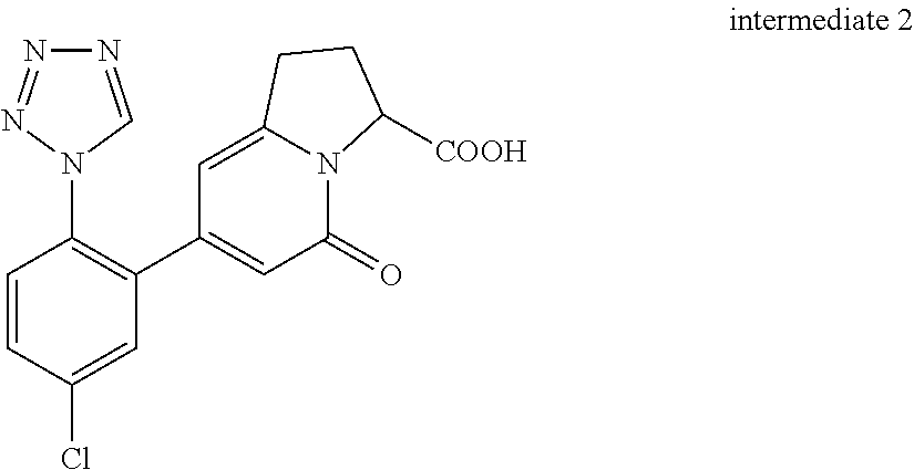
N1=CN(C2=C(C3=CC(=O)N4C(=C3)CCC4[COOH])C=C(Cl)C=C2)N=N1
